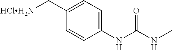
C1=CC(C[HClH2N])=CC=C1NC(NC)=O
